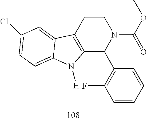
C12=C(CCN(C(=O)OC)C1C1=C(F)C=CC=C1)C1=CC(Cl)=CC=C1N2[H]
